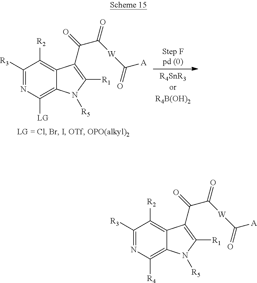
C1([R3])=NC([LG])=C2C(=C1[R2])C(C(C(=O)[W]C([A])=O)=O)=C([R1])N2[R5].C1([R3])=NC([R4])=C2C(=C1[R2])C(C(C(=O)[W]C([A])=O)=O)=C([R1])N2[R5]
